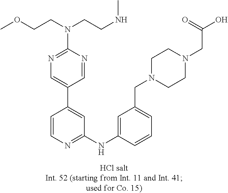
C1=CN=C(NC2=CC(CN3CCN(CC(O)=O)CC3)=CC=C2)C=C1C1=CN=C(N(CCNC)CCOC)N=C1
